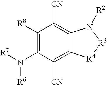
C1(N([R7])[R6])=C([R8])C([CN])=C2C(=C1[CN])[R4][R3]N2[R2]
